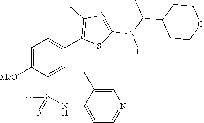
C1=C([MeO])C(S(NC2=CC=NC=C2C)(=O)=O)=CC(C2=C(C)N=C(N(C(C)C3CCOCC3)[H])S2)=C1
